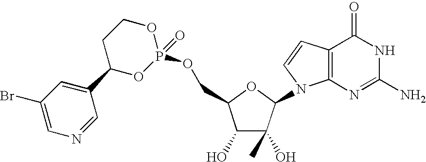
C1(O)C(O)(C)C(N2C3=C(C=C2)C(=O)NC(N)=N3)OC1COP1(=O)OCCC(C2=CC(Br)=CN=C2)O1
